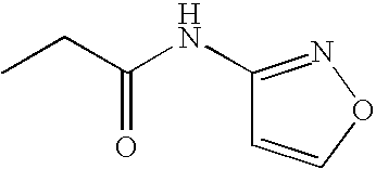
CCC(NC1=NOC=C1)=O
